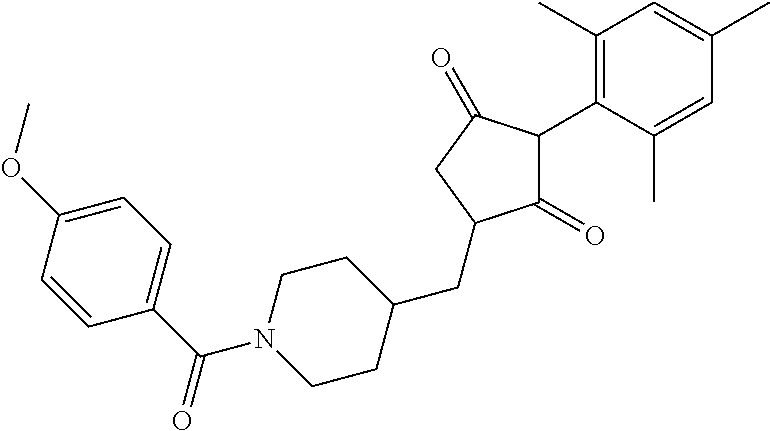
C1(=O)C(C2=C(C)C=C(C)C=C2C)C(=O)CC1CC1CCN(C(C2=CC=C(OC)C=C2)=O)CC1
